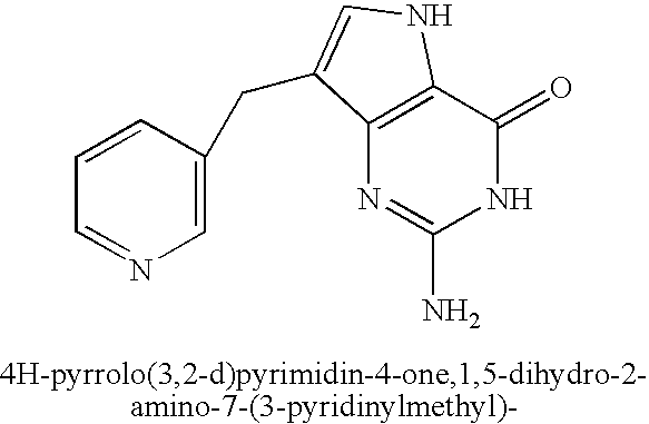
C1=C(CC2=CNC3=C2N=C(N)NC3=O)C=CC=N1
